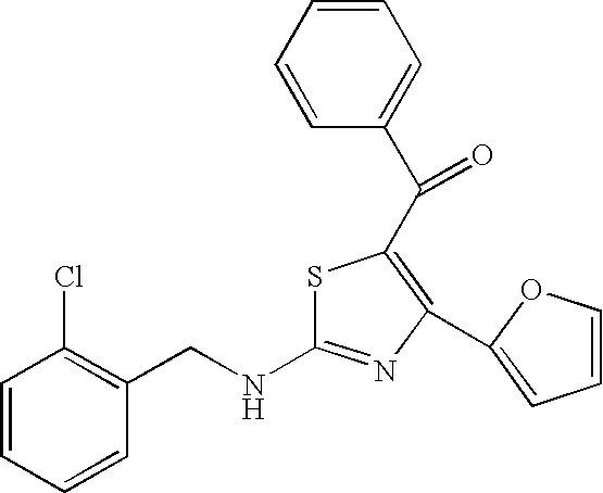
S1C(NCC2=C(Cl)C=CC=C2)=NC(C2=CC=CO2)=C1C(C1=CC=CC=C1)=O
